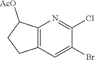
C12=C(C=C(Br)C(Cl)=N1)CCC2[AcO]
